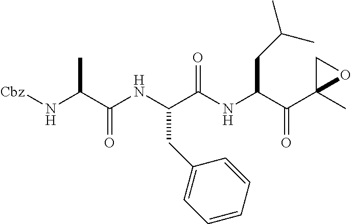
N(C(C(NC(C(NC(C(C1(C)OC1)=O)CC(C)C)=O)CC1=CC=CC=C1)=O)C)[Cbz]
